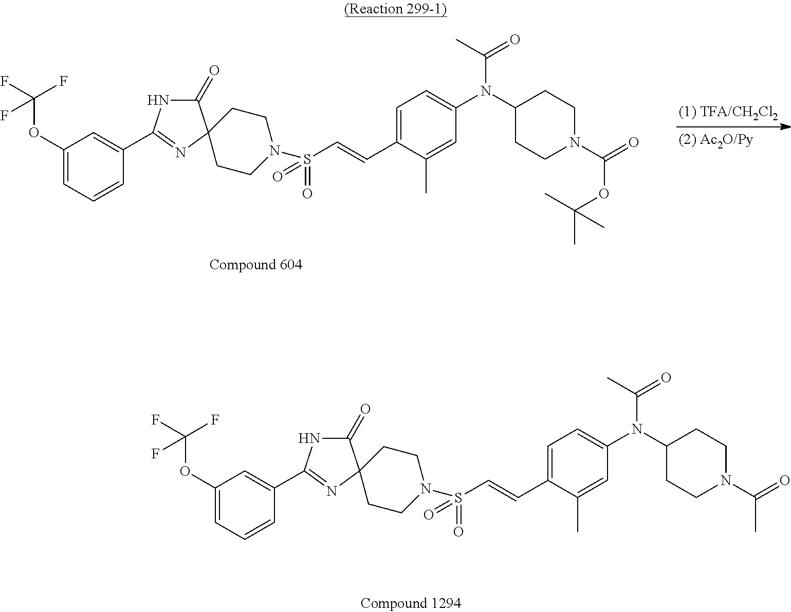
C1(OC(F)(F)F)=CC=CC(C2=NC3(C(=O)N2)CCN(S(C=CC2=CC=C(N(C(C)=O)C4CCN(C(OC(C)(C)C)=O)CC4)C=C2C)(=O)=O)CC3)=C1.C1(OC(F)(F)F)=CC=CC(C2=NC3(C(=O)N2)CCN(S(C=CC2=CC=C(N(C(C)=O)C4CCN(C(C)=O)CC4)C=C2C)(=O)=O)CC3)=C1
